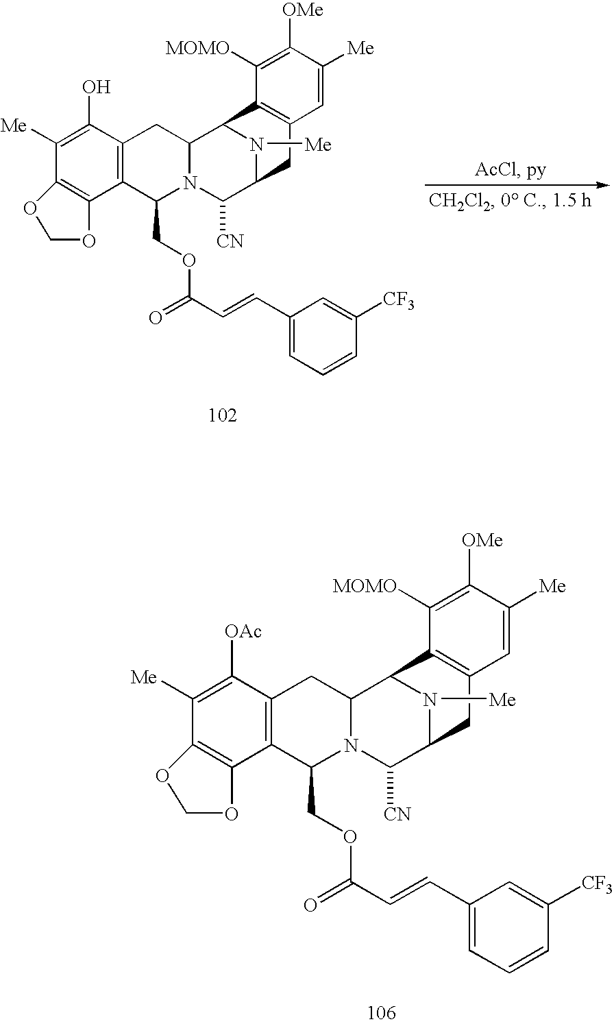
C1([Me])=C([OAc])C2=C(C(COC(=O)C=CC3=CC=CC([CF3])=C3)N3C(C2)C2C4=C(C=C([Me])C([OMe])=C4[MOMO])CC(C3[CN])N2[Me])C2=C1OCO2.C1([Me])=C(O)C2=C(C(COC(=O)C=CC3=CC=CC([CF3])=C3)N3C(C2)C2C4=C(C=C([Me])C([OMe])=C4[MOMO])CC(C3[CN])N2[Me])C2=C1OCO2
